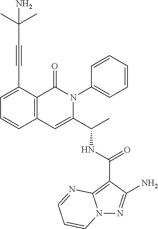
N12N=C(N)C(C(NC(C3=CC4=C(C(=O)N3C3=CC=CC=C3)C(C#CC(C)(C)N)=CC=C4)C)=O)=C1N=CC=C2
